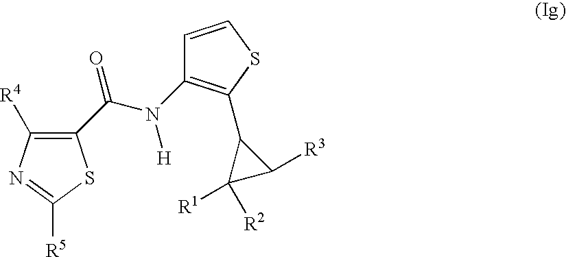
C(N([H])C1=C(C2C([R1])([R2])C2[R3])SC=C1)(=O)C1=C([R4])N=C([R5])S1
